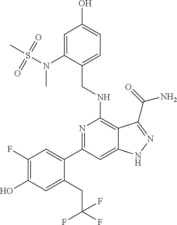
C1(C2=CC(F)=C(O)C=C2CC(F)(F)F)=NC(NCC2=CC=C(O)C=C2N(C)S(C)(=O)=O)=C2C(=C1)NN=C2C(N)=O
